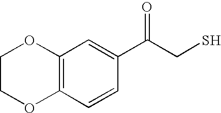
C12=C(C=C(C(CS)=O)C=C1)OCCO2
